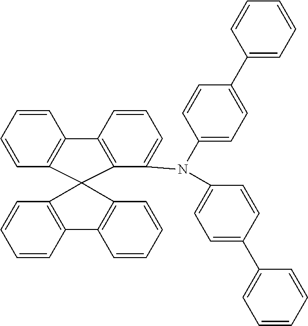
C1=CC=CC2=C1C1(C3=C2C=CC=C3N(C2=CC=C(C3=CC=CC=C3)C=C2)C2=CC=C(C3=CC=CC=C3)C=C2)C2=C(C=CC=C2)C2=C1C=CC=C2
